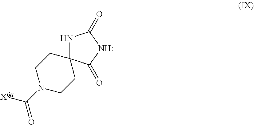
N1C2(C(=O)[NH]C1=O)CCN(C(=O)[X6a])CC2
